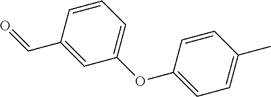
C1=C(C=O)C=CC=C1OC1=CC=C(C)C=C1
